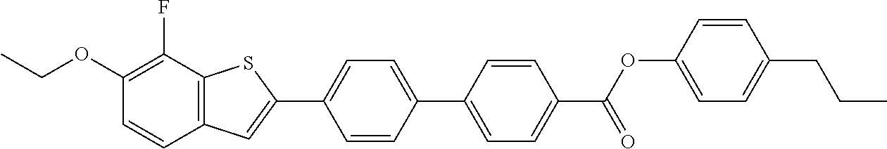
CCOC1=C(F)C2=C(C=C1)C=C(C1=CC=C(C3=CC=C(C(OC4=CC=C(CCC)C=C4)=O)C=C3)C=C1)S2
